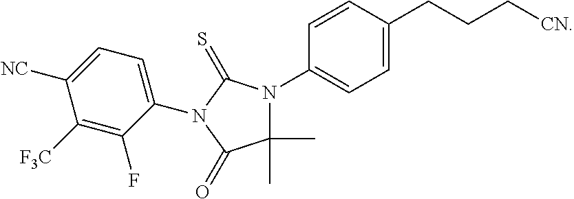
C1(C)(C)N(C2=CC=C(CCC[CN])C=C2)C(=S)N(C2=CC=C([NC])C([F3C])=C2F)C1=O
